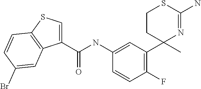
C(NC1=CC(C2(C)N=C(N)SCC2)=C(F)C=C1)(=O)C1=CSC2=C1C=C(Br)C=C2
